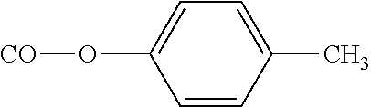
O(C1=CC=C(C)C=C1)[CO]
